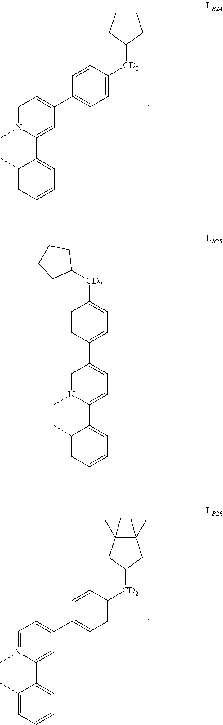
C1=N(C)C(C2=CC=CC=C2C)=CC(C2=CC=C([CD2]C3CCCC3)C=C2)=C1.C1=N(C)C(C2=CC=CC=C2C)=CC=C1C1=CC=C([CD2]C2CCCC2)C=C1.C1=N(C)C(C2=CC=CC=C2C)=CC(C2=CC=C([CD2]C3CC(C)(C)C(C)(C)C3)C=C2)=C1
